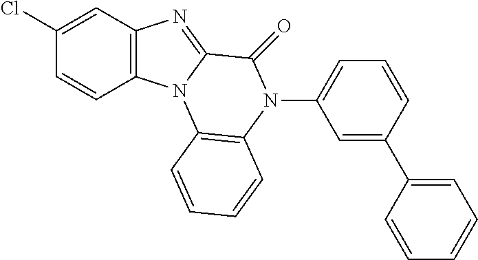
C1(Cl)=CC2=C(C=C1)N1C(=N2)C(=O)N(C2=CC=CC(C3=CC=CC=C3)=C2)C2=C1C=CC=C2
